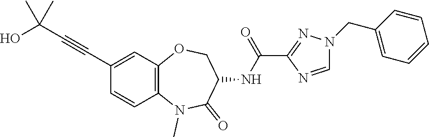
C12=C(C=C(C#CC(O)(C)C)C=C1)OCC(NC(=O)C1=NN(CC3=CC=CC=C3)C=N1)C(=O)N2C
